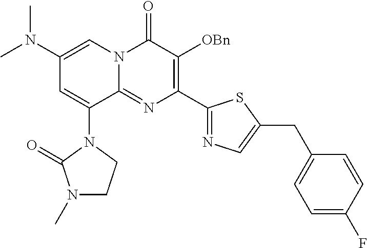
C1(N(C)C)=CN2C(=NC(C3=NC=C(CC4=CC=C(F)C=C4)S3)=C([OBn])C2=O)C(N2C(=O)N(C)CC2)=C1
